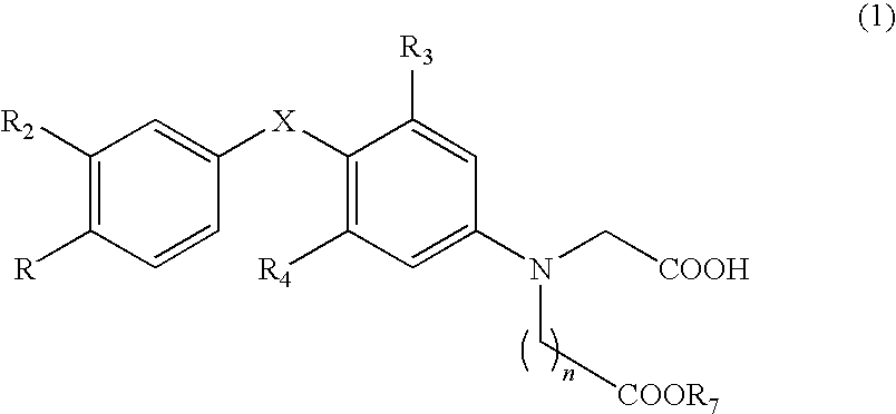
C1([R2])=C([R])C=CC([X]C2=C([R4])C=C(N(C[COOH])C[COOR7])C=C2[R3])=C1
